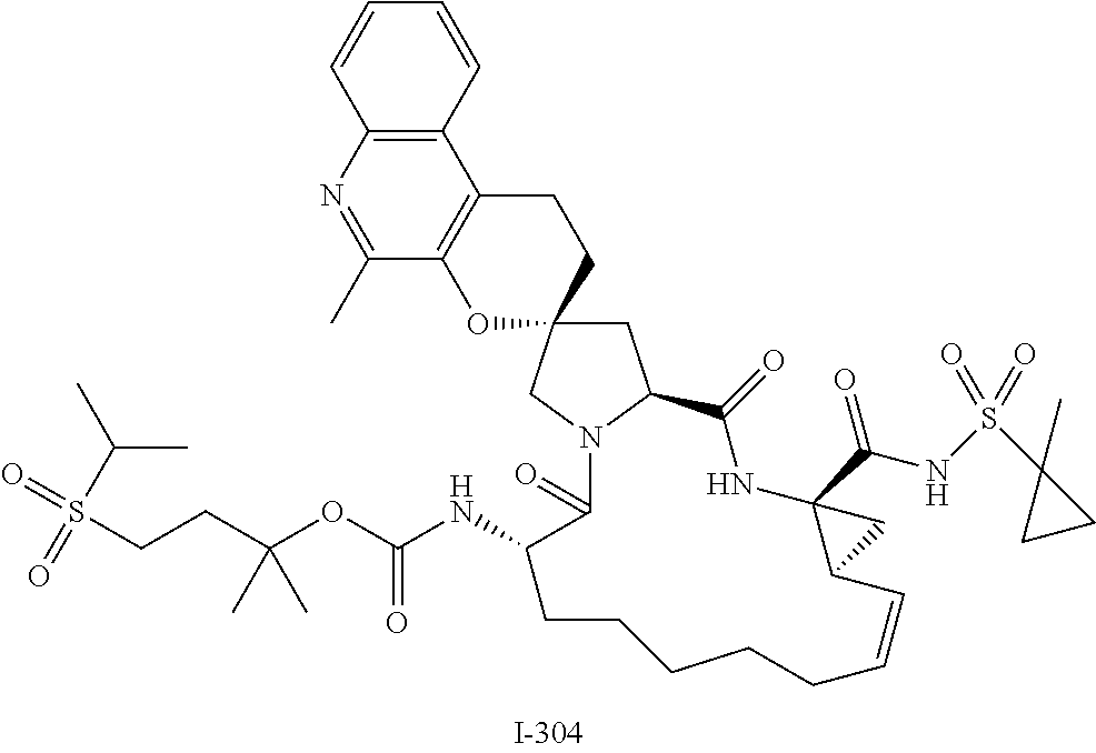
C1C2(CN3C1C(=O)NC1(C(NS(=O)(C4(C)CC4)=O)=O)C(C=CCCCCCC(NC(OC(CCS(=O)(=O)C(C)C)(C)C)=O)C3=O)C1)CCC1=C(O2)C(C)=NC2=C1C=CC=C2
